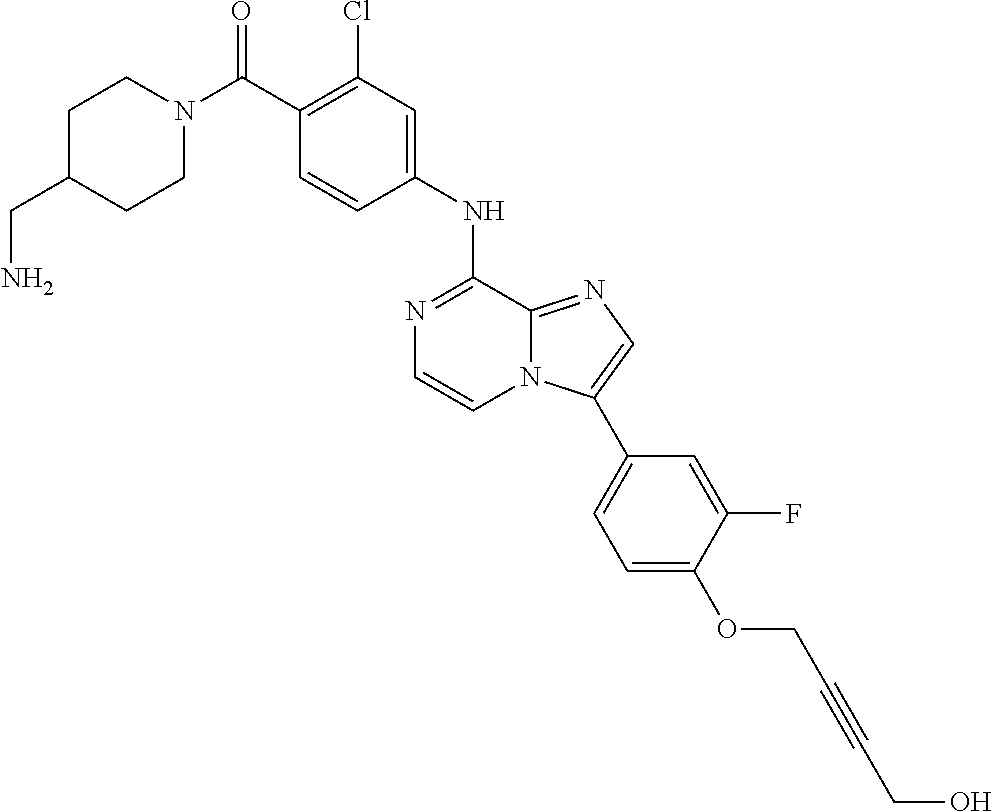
C1C(CN)CCN(C(C2=C(Cl)C=C(NC3=NC=CN4C3=NC=C4C3=CC=C(OCC#CCO)C(F)=C3)C=C2)=O)C1
